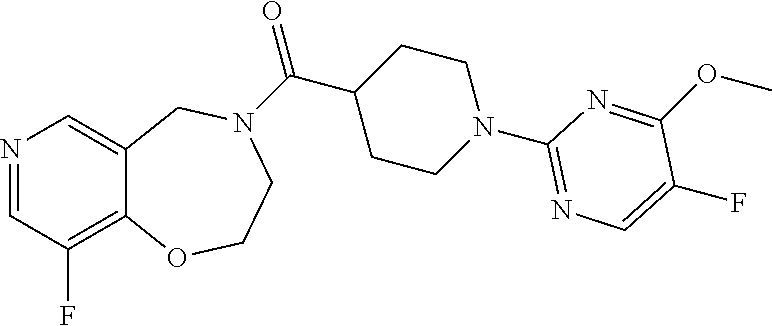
N1=CC(F)=C2C(=C1)CN(C(C1CCN(C3=NC=C(F)C(OC)=N3)CC1)=O)CCO2
